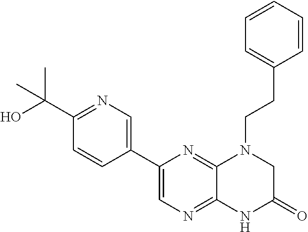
C12=NC=C(C3=CN=C(C(O)(C)C)C=C3)N=C1N(CCC1=CC=CC=C1)CC(=O)N2
